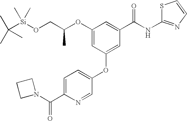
C1(OC(CO[Si](C(C)(C)C)(C)C)C)=CC(OC2=CC=C(C(=O)N3CCC3)N=C2)=CC(C(NC2=NC=CS2)=O)=C1
